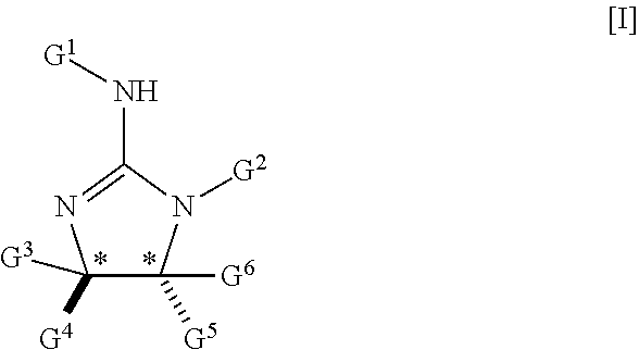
C1([G4])([G3])C([G6])([G5])N([G2])C(N[G1])=N1
